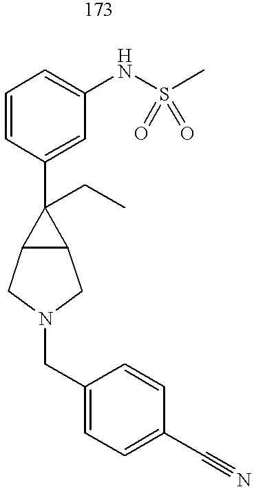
C1=CC(C2(CC)C3C2CN(CC2=CC=C(C#N)C=C2)C3)=CC(NS(C)(=O)=O)=C1
